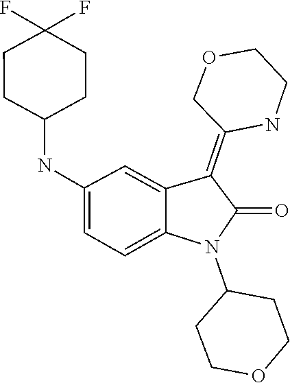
C1COCCC1N1C(=O)C(=C2COCCN2)C2=CC(NC3CCC(F)(F)CC3)=CC=C12
